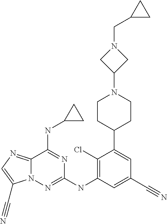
C1CC(C2=CC(C#N)=CC(NC3=NN4C(=NC=C4C#N)C(NC4CC4)=N3)=C2Cl)CCN1C1CN(CC2CC2)C1
